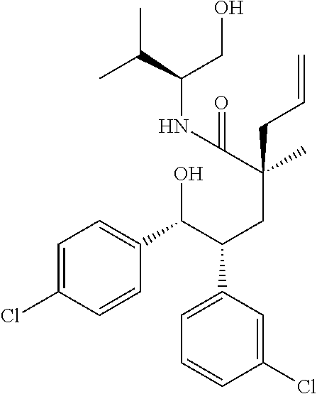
C1=C(Cl)C=CC(C(C(CC(C(NC(C(C)C)CO)=O)(CC=C)C)C2=CC=CC(Cl)=C2)O)=C1
